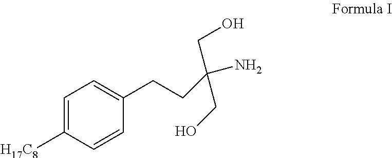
C1=C([H17C8])C=CC(CCC(CO)(N)CO)=C1
